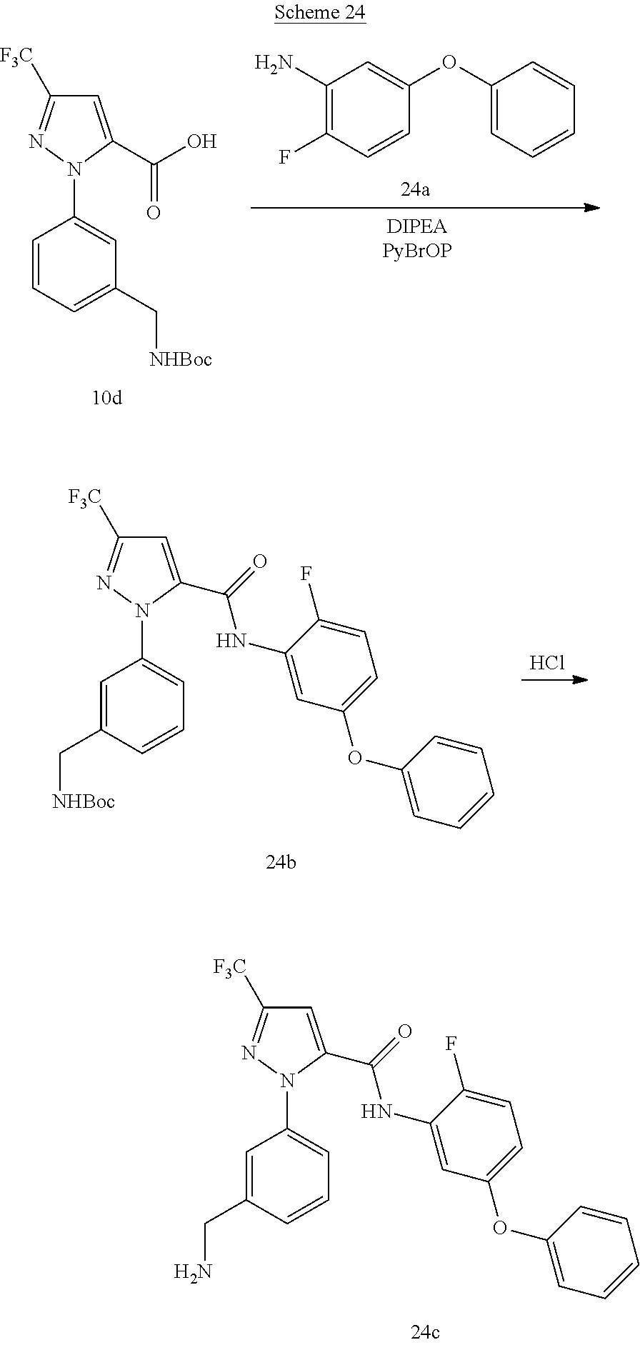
C1=CC=C(C[NHBoc])C=C1N1C(C(O)=O)=CC([F3C])=N1.C1(N)=C(F)C=CC(OC2=CC=CC=C2)=C1.C1=C(CN)C=CC=C1N1C(C(=O)NC2=CC(OC3=CC=CC=C3)=CC=C2F)=CC([F3C])=N1.C1=C(C[NHBoc])C=CC=C1N1C(C(=O)NC2=CC(OC3=CC=CC=C3)=CC=C2F)=CC([F3C])=N1.Cl
